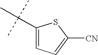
C1(C(C)(C)C)=CC=C([CN])S1
